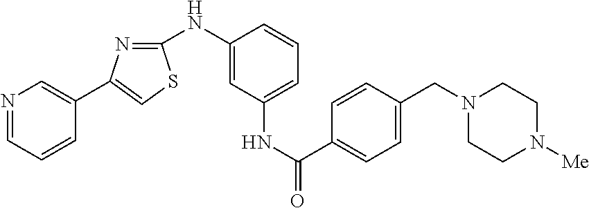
N1=CC=CC(C2=CSC(NC3=CC(NC(=O)C4=CC=C(CN5CCN([Me])CC5)C=C4)=CC=C3)=N2)=C1
